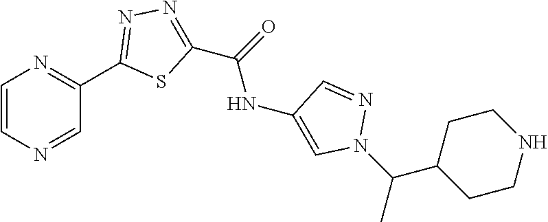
C1=CN=CC(C2=NN=C(C(=O)NC3=CN(C(C4CCNCC4)C)N=C3)S2)=N1
